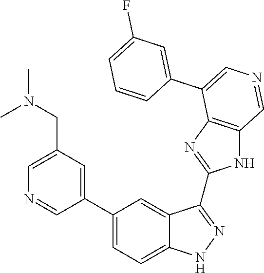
C1(C2=CC=C3C(=C2)C(C2=NC4=C(N2)C=NC=C4C2=CC(F)=CC=C2)=NN3)=CC(CN(C)C)=CN=C1
